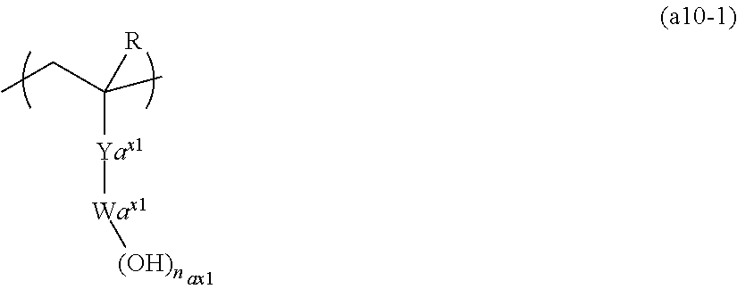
C([Yax1][Wax1][(OH)n])([R])(C)CC
